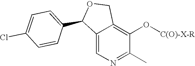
C12=CN=C(C)C(O[C(O)-X-R])=C1COC2C1=CC=C(Cl)C=C1
